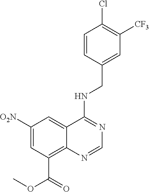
C1([O2N])=CC(C(=O)OC)=C2C(=C1)C(NCC1=CC([CF3])=C(Cl)C=C1)=NC=N2
